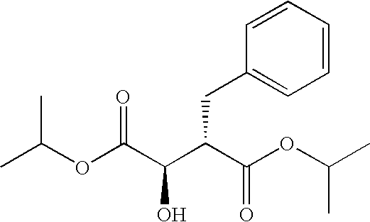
CC(OC(C(C(C(OC(C)C)=O)CC1=CC=CC=C1)O)=O)C
